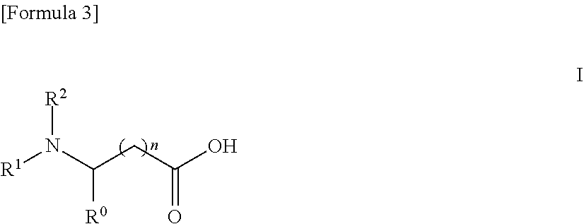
[R1]N(C(CC(O)=O)[R0])[R2]
